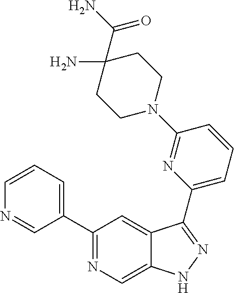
C1(C2=CC=CN=C2)=NC=C2C(=C1)C(C1=CC=CC(N3CCC(N)(C(N)=O)CC3)=N1)=NN2
